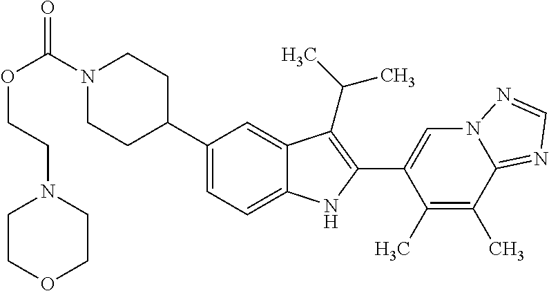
C(=O)(N1CCC(C2=CC=C3C(=C2)C(C(C)C)=C(C2=CN4C(=NC=N4)C(C)=C2C)N3)CC1)OCCN1CCOCC1
